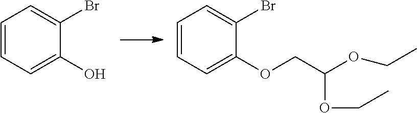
C1=CC=C(O)C(Br)=C1.C1=CC=C(OCC(OCC)OCC)C(Br)=C1
